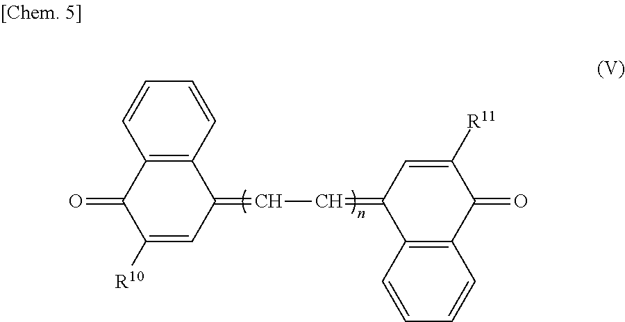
C12=C(C=CC=C1)C(=CC=C1C3=C(C(=O)C([R11])=C1)C=CC=C3)C=C([R10])C2=O
